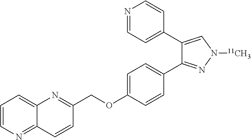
C1(COC2=CC=C(C3=NN([11CH3])C=C3C3=CC=NC=C3)C=C2)=NC2=CC=CN=C2C=C1
